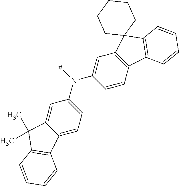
C1=CC2=C(C=C1N([#])C1=CC=C3C(=C1)C(C)(C)C1=C3C=CC=C1)C1(C3=C2C=CC=C3)CCCCC1
